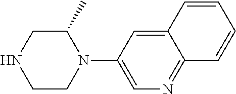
C1C(C)N(C2=CN=C3C(=C2)C=CC=C3)CCN1
